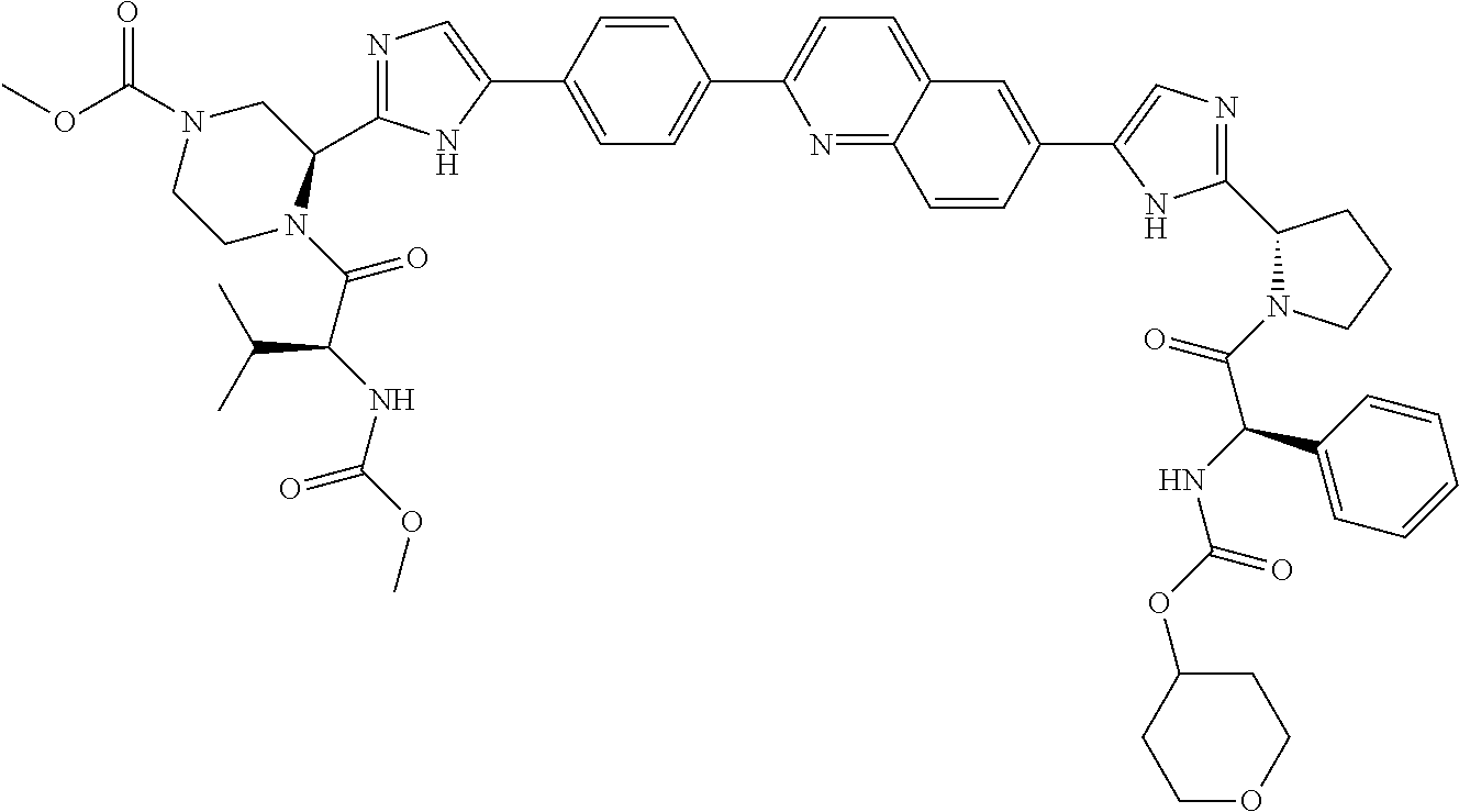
C1=C(C2=CN=C(C3N(C(C(NC(OC)=O)C(C)C)=O)CCN(C(OC)=O)C3)N2)C=CC(C2=CC=C3C(=N2)C=CC(C2=CN=C(C4N(C(C(NC(OC5CCOCC5)=O)C5=CC=CC=C5)=O)CCC4)N2)=C3)=C1
